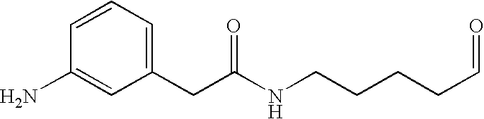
C1=C(N)C=CC=C1CC(NCCCCC=O)=O
